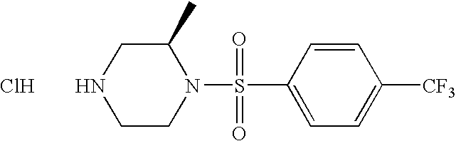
N1(S(=O)(C2=CC=C([CF3])C=C2)=O)C(C)CNCC1.Cl
